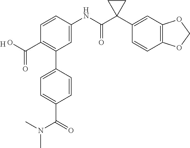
C1=C(NC(C2(C3=CC4=C(C=C3)OCO4)CC2)=O)C=CC(C(O)=O)=C1C1=CC=C(C(=O)N(C)C)C=C1.[H]
